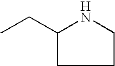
CCC1CCCN1
